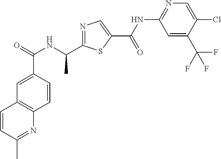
C1=CC(C(=O)NC(C)C2=NC=C(C(NC3=NC=C(Cl)C(C(F)(F)F)=C3)=O)S2)=CC2=C1N=C(C)C=C2
